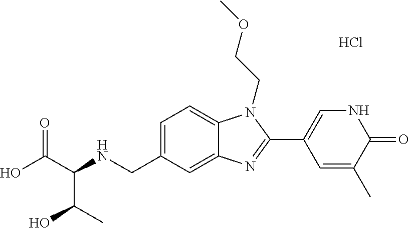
OC(C(NCC1=CC=C2C(=C1)N=C(C1=CNC(=O)C(C)=C1)N2CCOC)C(C)O)=O.Cl
